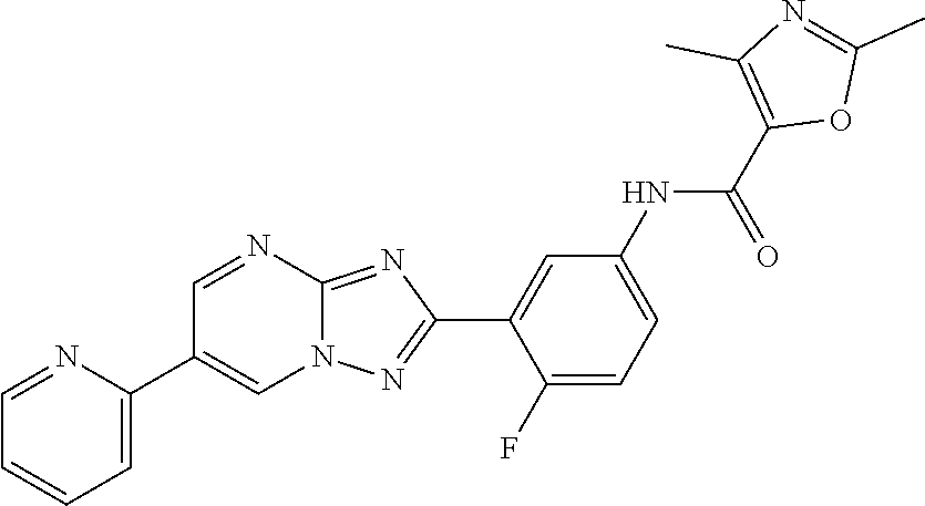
C1=C(C2=CN3C(=NC(C4=CC(NC(C5=C(C)N=C(C)O5)=O)=CC=C4F)=N3)N=C2)N=CC=C1
